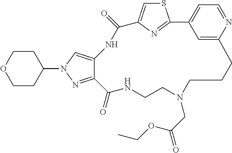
S1C=C2N=C1C1=CC=NC(=C1)CCCN(CC(=O)OCC)CCNC(=O)C1=NN(C3CCOCC3)C=C1NC2=O
